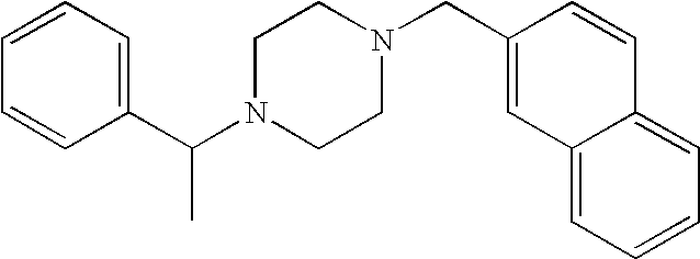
C(N1CCN(CC2=CC3=CC=CC=C3C=C2)CC1)(C1=CC=CC=C1)C
